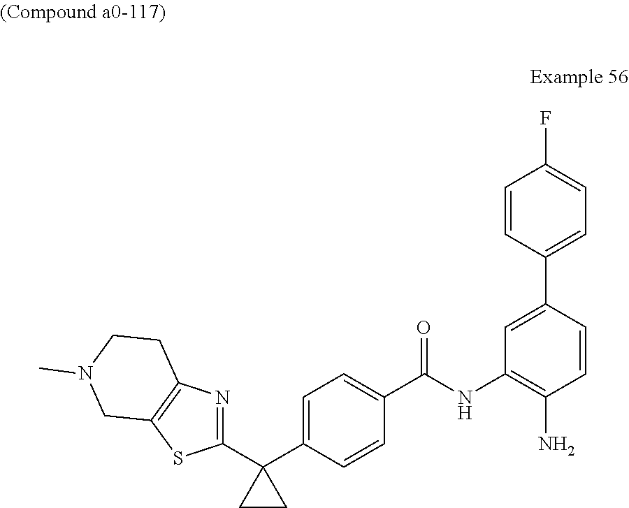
C1=CC(C2=CC=C(F)C=C2)=CC(NC(C2=CC=C(C3(C4=NC5=C(S4)CN(C)CC5)CC3)C=C2)=O)=C1N
